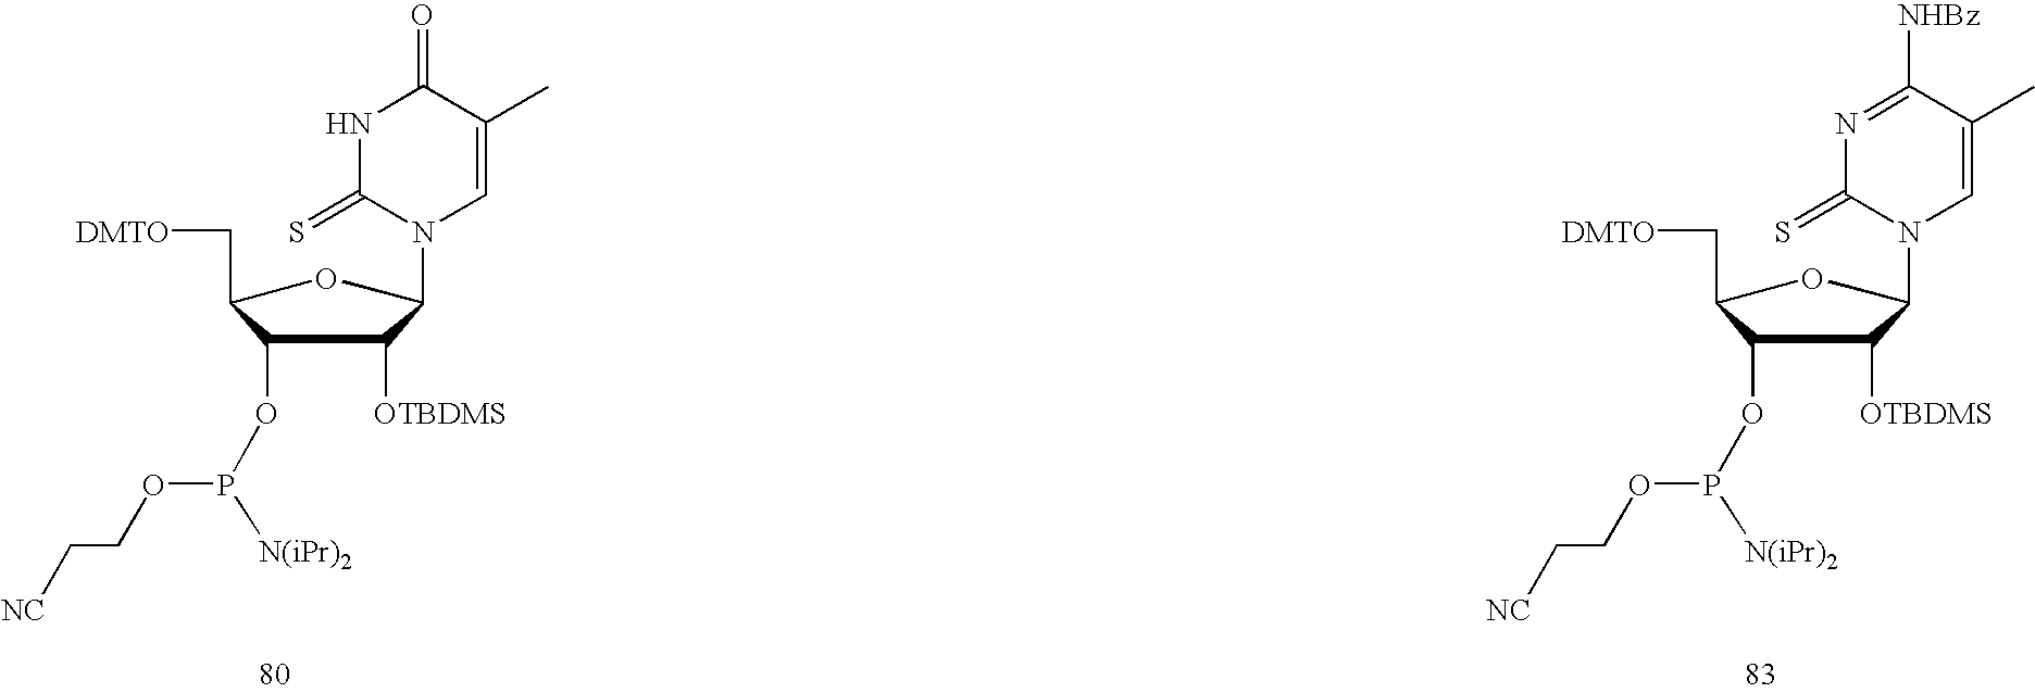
C1(N2C=C(C)C(=O)NC2=S)C([OTBDMS])C(OP(OCC[NC])[N(iPr)2])C(C[DMTO])O1.C1(N2C=C(C)C([NHBz])=NC2=S)C([OTBDMS])C(OP(OCC[NC])[N(iPr)2])C(C[DMTO])O1
